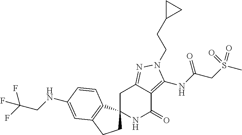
C1C2(C3=C(C1)C=C(NCC(F)(F)F)C=C3)NC(=O)C1=C(NC(CS(=O)(=O)C)=O)N(CCC3CC3)N=C1C2
